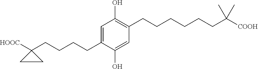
C1(O)=C(CCCCCCC([COOH])(C)C)C=C(O)C(CCCCC2([HOOC])CC2)=C1
